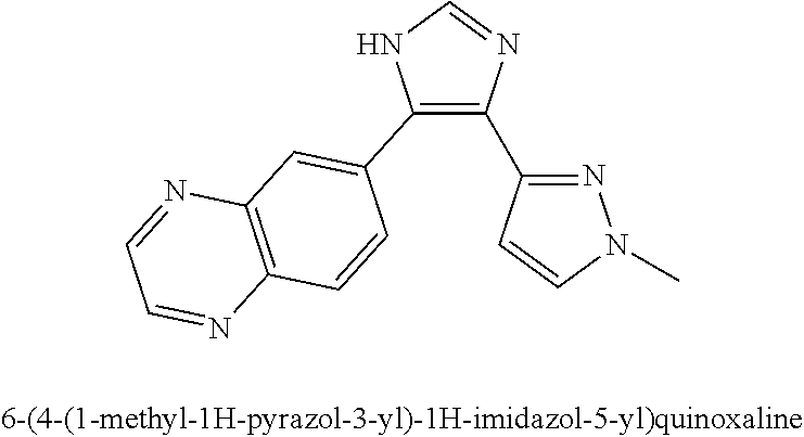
C1(C2=C(C3=NN(C)C=C3)N=CN2)=CC2=C(C=C1)N=CC=N2
